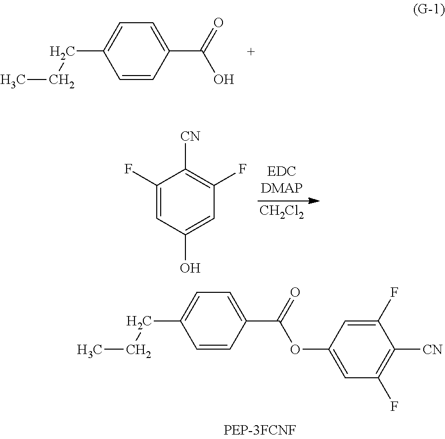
C1(F)=CC(O)=CC(F)=C1[CN].[CH2Cl2].C(C1=CC=C(C(=O)O)C=C1)CC.C1=C(CCC)C=CC(C(=O)OC2=CC(F)=C([CN])C(F)=C2)=C1
